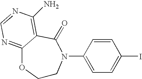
C1CN(C2=CC=C(I)C=C2)C(=O)C2=C(N)N=CN=C2O1
